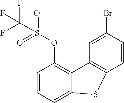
C1=CC=C2C(=C1OS(=O)(=O)C(F)(F)F)C1=C(C=CC(Br)=C1)S2
